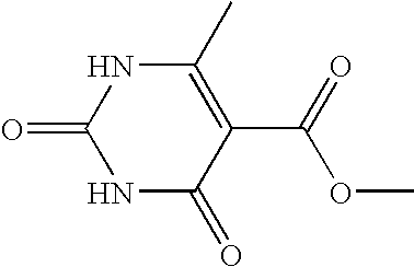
O=C1NC(=O)C(C(OC)=O)=C(C)N1
